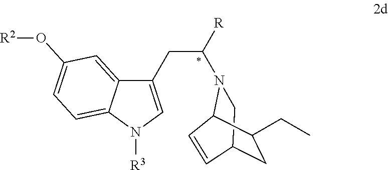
C12=CC(O[R2])=CC=C1N([R3])C=C2CC(N1CC2CC(CC)C1C=C2)[R]
